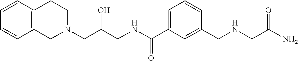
C1(CNCC(N)=O)=CC(C(NCC(CN2CCC3=C(C2)C=CC=C3)O)=O)=CC=C1
